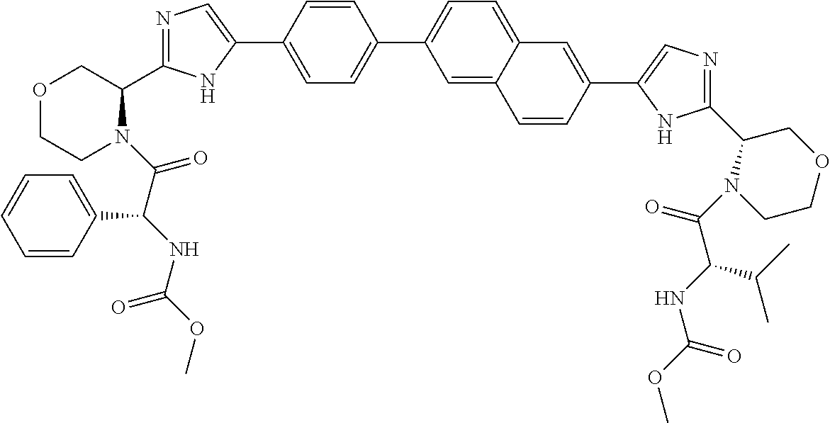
C1(C2=NC=C(C3=CC=C(C4=CC=C5C(=C4)C=CC(C4=CN=C(C6N(C(C(C(C)C)NC(=O)OC)=O)CCOC6)N4)=C5)C=C3)N2)COCCN1C(C(NC(OC)=O)C1=CC=CC=C1)=O
